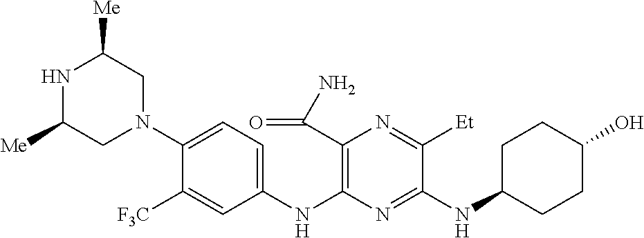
C1(NC2=C(C(N)=O)N=C([Et])C(NC3CCC(O)CC3)=N2)=CC=C(N2CC([Me])NC([Me])C2)C([F3C])=C1
